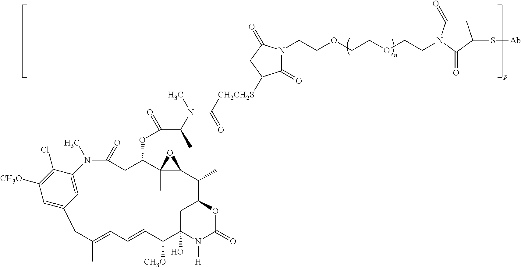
C1C2(O)N([H])C(=O)OC1C(C)C1C(C)(C(OC(C(N(C(=O)[CH2CH2S]C3C(=O)N(CCOCCOCCN4C(=O)CC(S[Ab])C4=O)C(=O)C3)C)C)=O)CC(=O)N(C)C3=CC(=CC([CH3O])=C3Cl)CC(C)=CC=CC2[CH3O])O1
